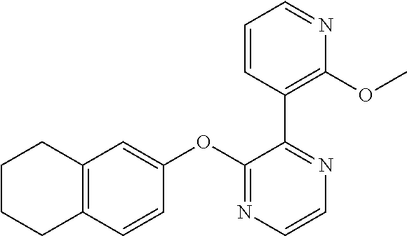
C12=C(C=CC(OC3=NC=CN=C3C3=C(OC)N=CC=C3)=C1)CCCC2
